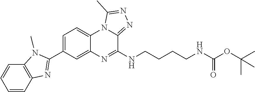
N(CCCCNC(OC(C)(C)C)=O)C1=NC2=CC(C3=NC4=C(C=CC=C4)N3C)=CC=C2N2C1=NN=C2C
